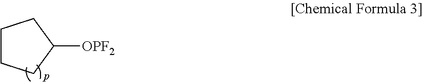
C1CCC([OPF2])C1
